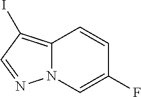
N12C(=C(I)C=N1)C=CC(F)=C2
